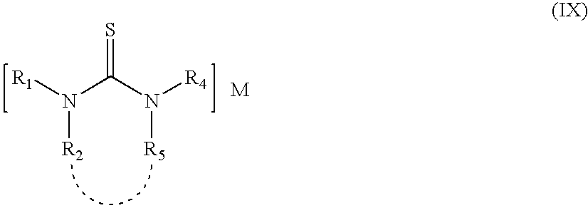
[R1]N(C(N([R4])[R5])=S)[R2].[M]
